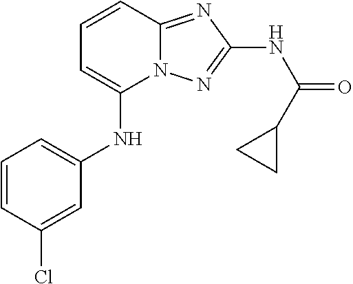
N(C1=CC=CC2=NC(NC(=O)C3CC3)=NN12)C1=CC=CC(Cl)=C1
